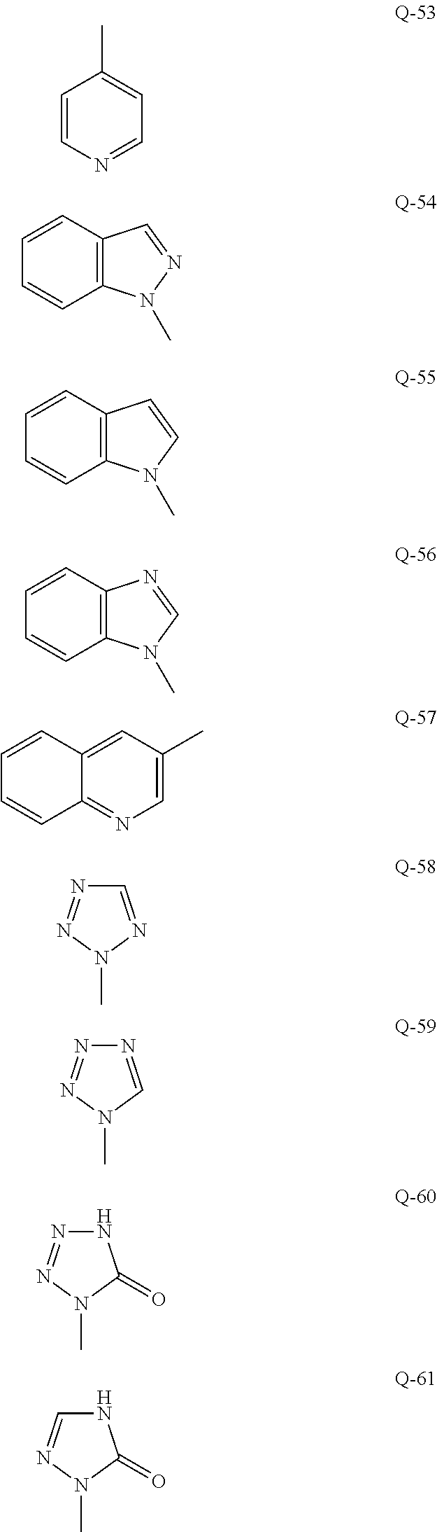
C1=CN=CC=C1C.C1=CC2=C(C=C1)N(C)N=C2.C1=CC2=C(C=C1)N(C)C=C2.C1=CC2=C(C=C1)N(C)C=N2.C12=CC(C)=CN=C1C=CC=C2.N1=NN(C)N=C1.N1=NN(C)C=N1.N1=NN(C)C(=O)N1.C1=NN(C)C(=O)N1
